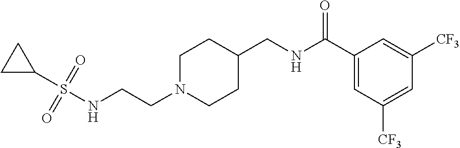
C(N1CCC(CNC(C2=CC([CF3])=CC([CF3])=C2)=O)CC1)CNS(C1CC1)(=O)=O
